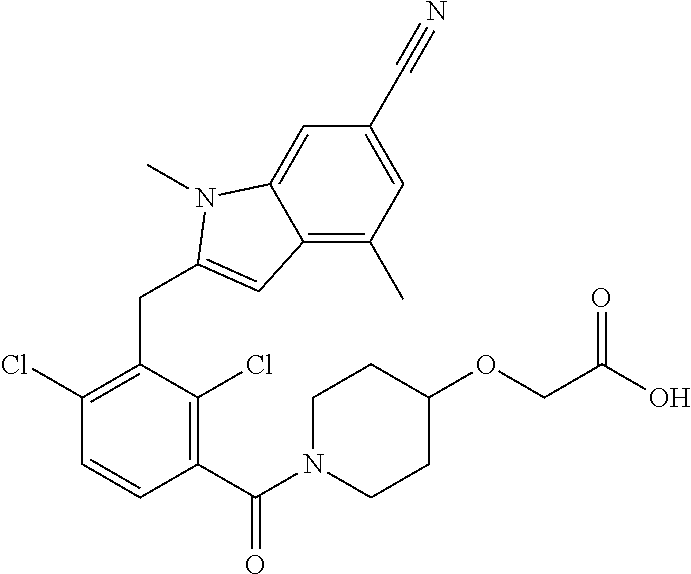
C12=C(C)C=C(C#N)C=C1N(C)C(CC1=C(Cl)C=CC(C(N3CCC(OCC(O)=O)CC3)=O)=C1Cl)=C2
